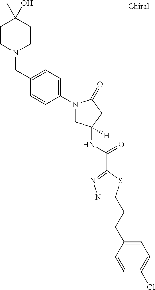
C1CN(CC2=CC=C(N3CC(NC(=O)C4=NN=C(CCC5=CC=C(Cl)C=C5)S4)([H])CC3=O)C=C2)CCC1(C)O
